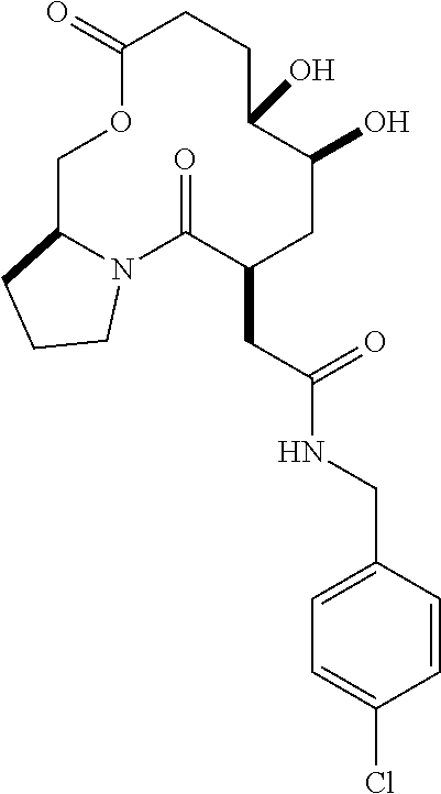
C1C2N(C(=O)C(CC(NCC3=CC=C(Cl)C=C3)=O)CC(O)C(O)CCC(=O)O1)CCC2
